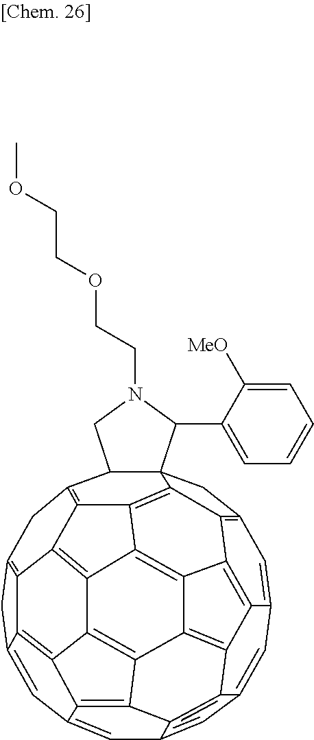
C1=C2C=C3C=C4C5C6=C7C(=C4)C=C4CC8=C9C4=C7C4=C6C6=C(C35)C2=C2C3=C1CC15C(C(=C7C9=C4C(=C62)C7=C13)C8)CN(CCOCCOC)C5C1=CC=CC=C1[MeO]
